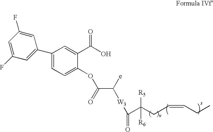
C1=C(C2=CC(F)=CC(F)=C2)C=C(C(O)=O)C(OC(C([e])[W3]C(=O)C(CC=CCC)([R5])[R6])=O)=C1
